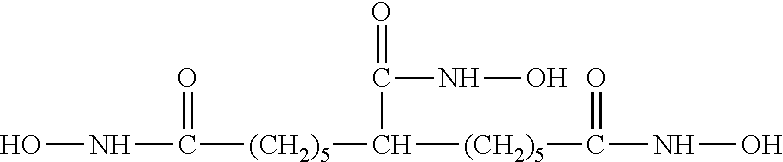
ONC([(CH2)5]C([(CH2)5]C(NO)=O)C(=O)NO)=O
